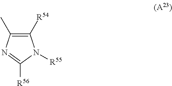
C1(C)=C([R54])N([R55])C([R56])=N1
